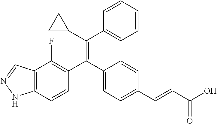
C12=C(C=CC(C(C3=CC=C(C=CC(O)=O)C=C3)=C(C3CC3)C3=CC=CC=C3)=C1F)NN=C2
